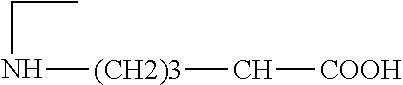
N([(CH2)3]C[COOH])CC
